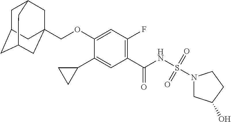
C1(C2CC2)=CC(C(NS(N2CC(O)CC2)(=O)=O)=O)=C(F)C=C1OCC12CC3CC(CC(C1)C3)C2
